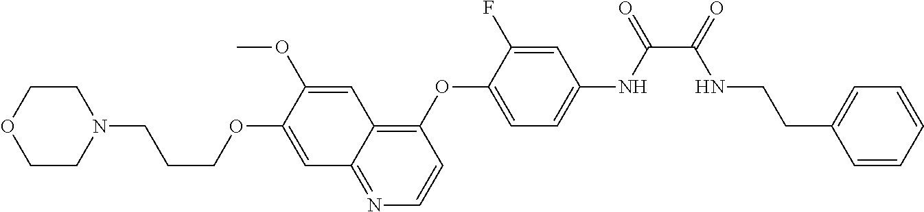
C1(OC2=CC=C(NC(C(=O)NCCC3=CC=CC=C3)=O)C=C2F)=C2C(=NC=C1)C=C(OCCCN1CCOCC1)C(OC)=C2
